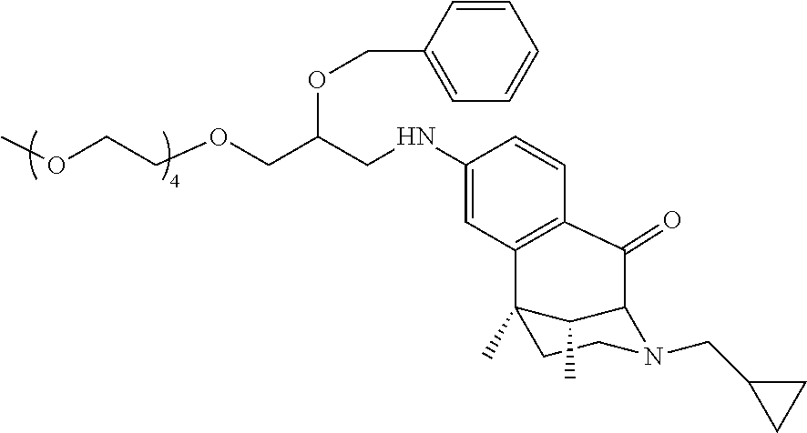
C12(C)CCN(CC3CC3)C(C1C)C(=O)C1=C2C=C(NCC(COCCOC)OCC2=CC=CC=C2)C=C1
